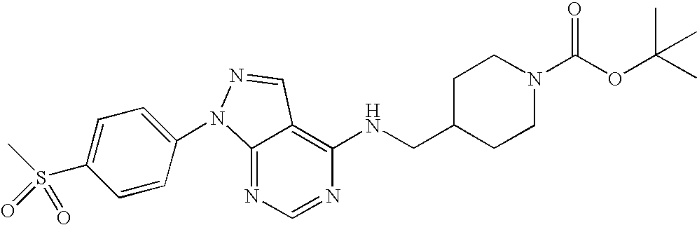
C12=NC=NC(NCC3CCN(C(OC(C)(C)C)=O)CC3)=C1C=NN2C1=CC=C(S(C)(=O)=O)C=C1
